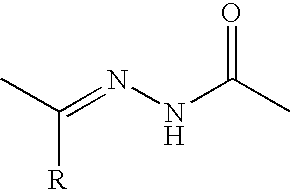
C(=NNC(C)=O)(C)[R]
